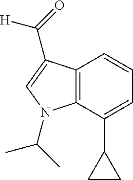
C12=C(C(C3CC3)=CC=C1)N(C(C)C)C=C2C(=O)[H]
